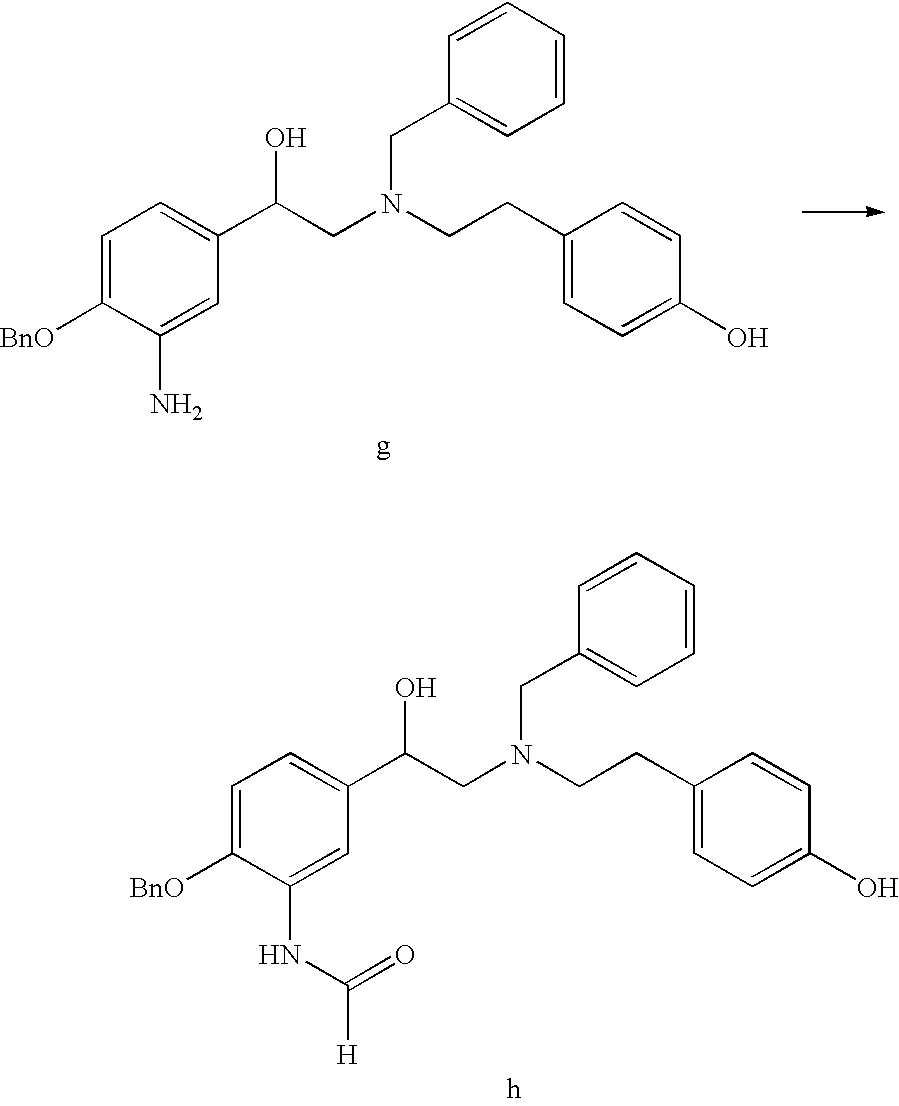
C1=C(CCN(CC2=CC=CC=C2)CC(C2=CC=C([BnO])C(NC([H])=O)=C2)O)C=CC(O)=C1.C1=C(CCN(CC2=CC=CC=C2)CC(C2=CC=C([BnO])C(N)=C2)O)C=CC(O)=C1
